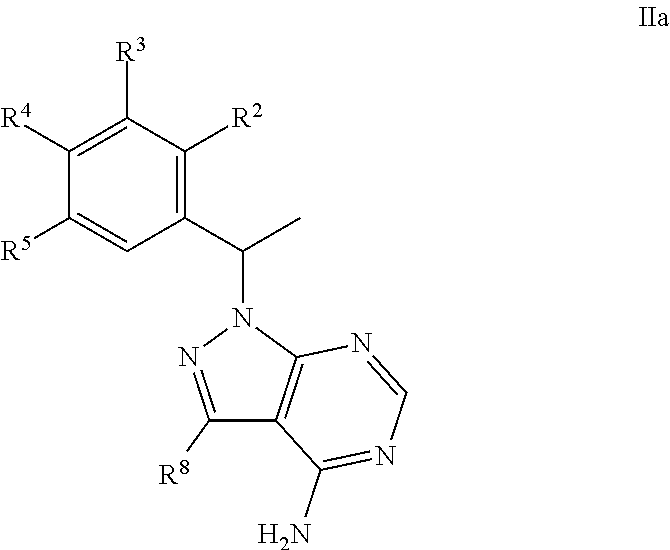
C1([R5])=CC(C(C)N2C3=C(C([R8])=N2)C(N)=NC=N3)=C([R2])C([R3])=C1[R4]
